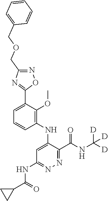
C1=C(C2=NC(COCC3=CC=CC=C3)=NO2)C(OC)=C(NC2=CC(NC(C3CC3)=O)=NN=C2C(NC([D])([D])[D])=O)C=C1
